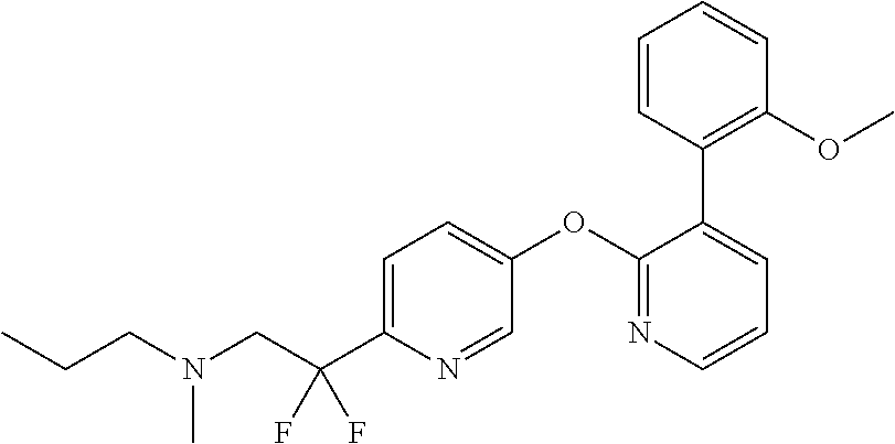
C(C(C1=CC=C(OC2=NC=CC=C2C2=C(OC)C=CC=C2)C=N1)(F)F)N(CCC)C
